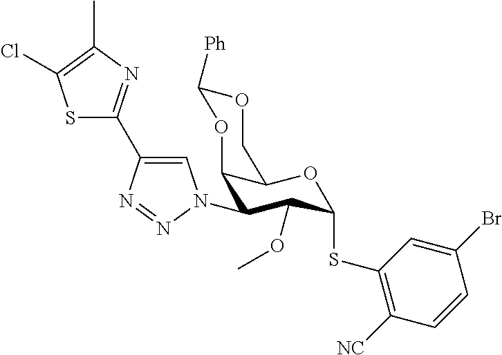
C1(N2C=C(C3=NC(C)=C(Cl)S3)N=N2)C(OC)C(SC2=C([NC])C=CC(Br)=C2)OC2C1OC([Ph])OC2
